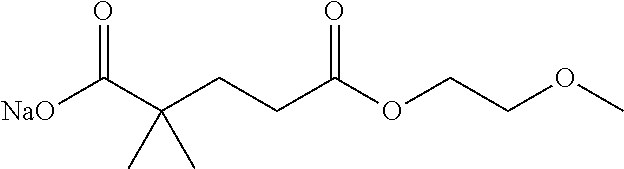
[NaO]C(C(CCC(OCCOC)=O)(C)C)=O
